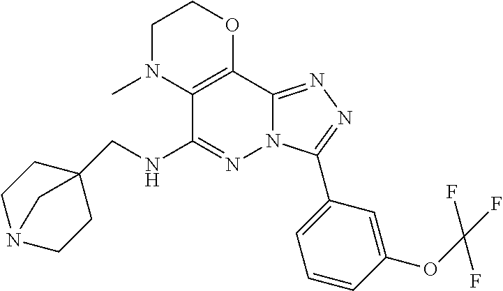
N(C1=NN2C(=NN=C2C2=CC=CC(OC(F)(F)F)=C2)C2=C1N(C)CCO2)CC12CCN(CC1)C2
